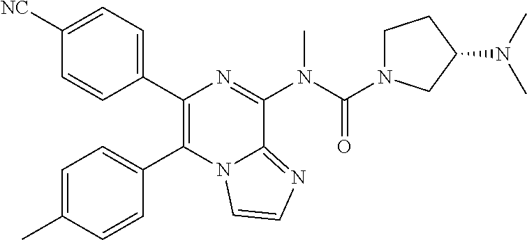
C1=C(C)C=CC(C2=C(C3=CC=C([NC])C=C3)N=C(N(C)C(=O)N3CCC(N(C)C)C3)C3=NC=CN23)=C1
